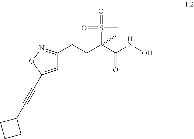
C1=C(C#CC2CCC2)ON=C1CCC(C(NO)=O)(C)S(=O)(C)=O
